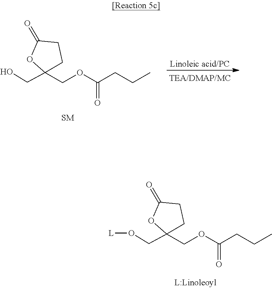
[Linoleic acid/PC].C1C(=O)OC(CO)(COC(CCC)=O)C1.C1C(=O)OC(CO[L])(COC(CCC)=O)C1
